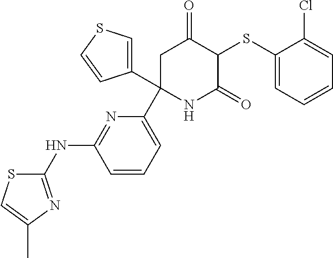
C1(SC2C(=O)CC(C3=CC=CC(NC4=NC(C)=CS4)=N3)(C3=CSC=C3)NC2=O)=CC=CC=C1Cl
